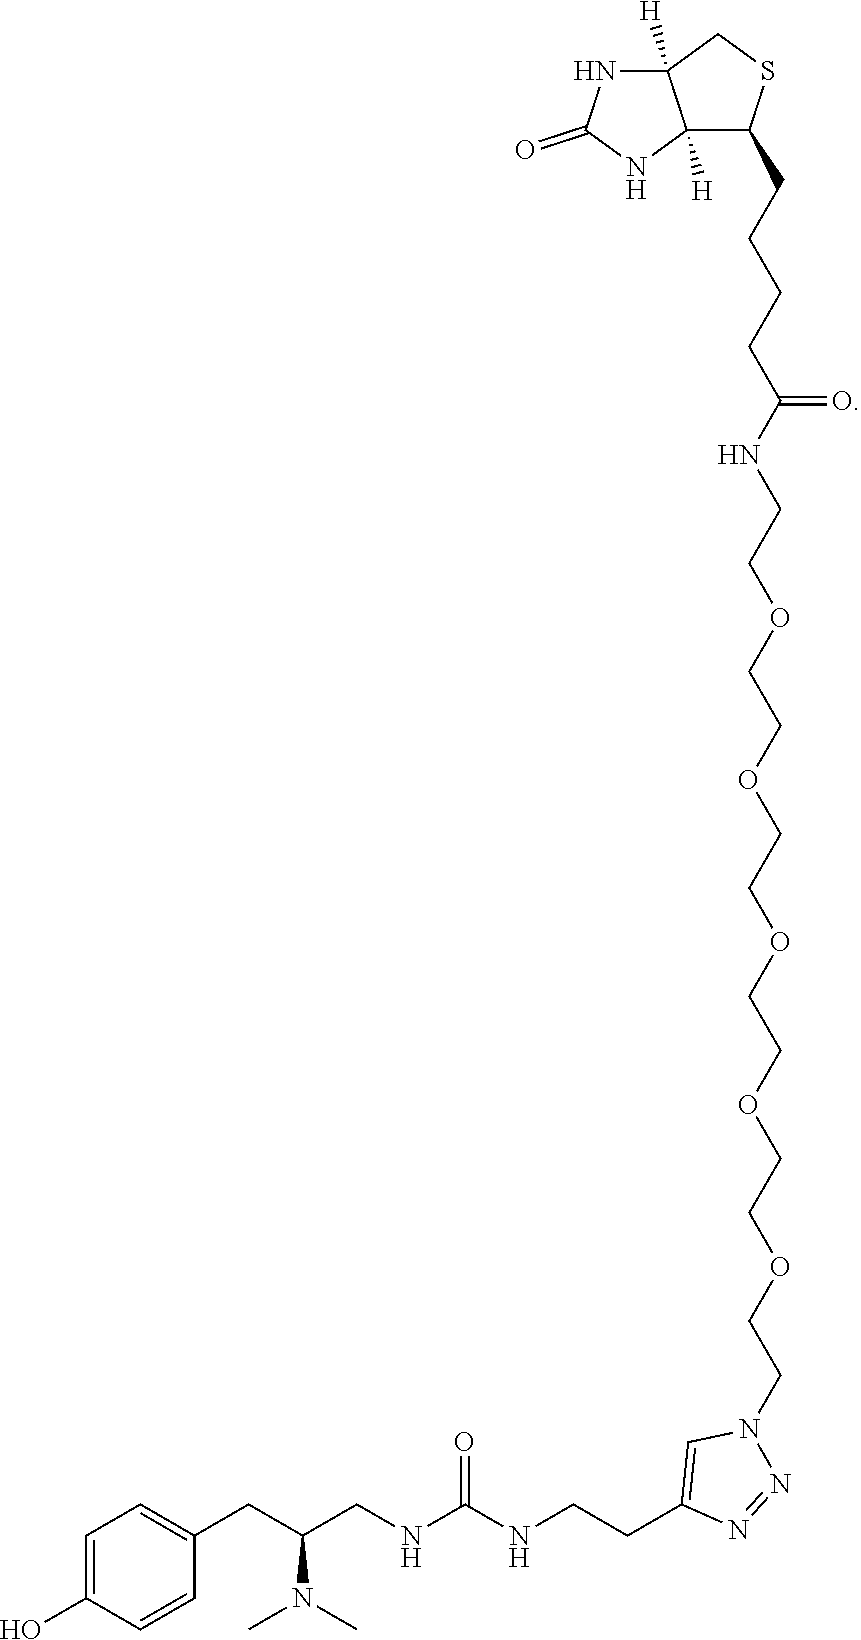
C1=C(O)C=CC(CC(N(C)C)CNC(NCCC2=CN(CCOCCOCCOCCOCCOCCNC(=O)CCCCC3C4([H])C([H])(CS3)NC(=O)N4)N=N2)=O)=C1
